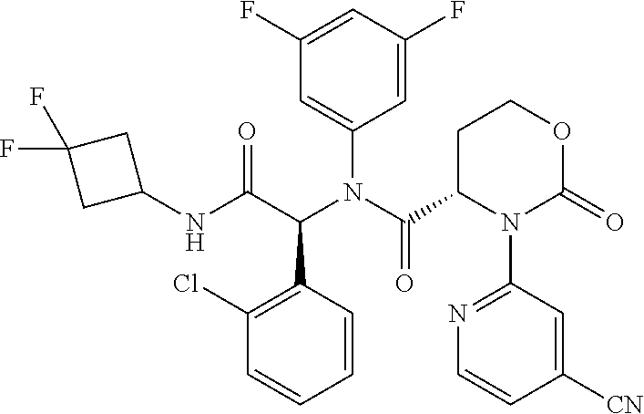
C1(N(C(C2N(C3=NC=CC([CN])=C3)C(=O)OCC2)=O)C(C(NC2CC(F)(F)C2)=O)C2=C(Cl)C=CC=C2)=CC(F)=CC(F)=C1
